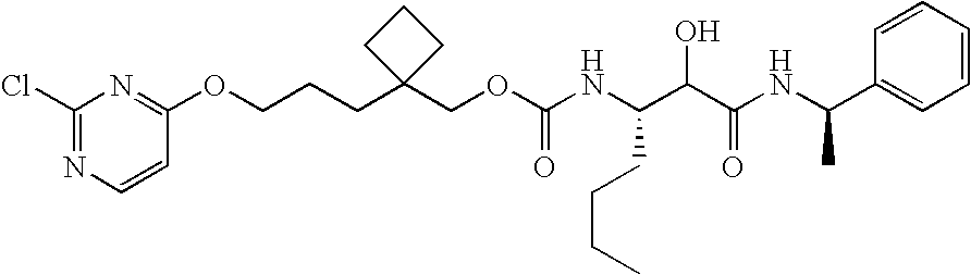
C(CC1(COC(NC(C(C(NC(C2=CC=CC=C2)C)=O)O)CCCC)=O)CCC1)COC1=NC(Cl)=NC=C1
